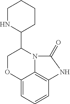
C12=CC=CC3=C1N(C(C1CCCCN1)CO2)C(=O)N3
